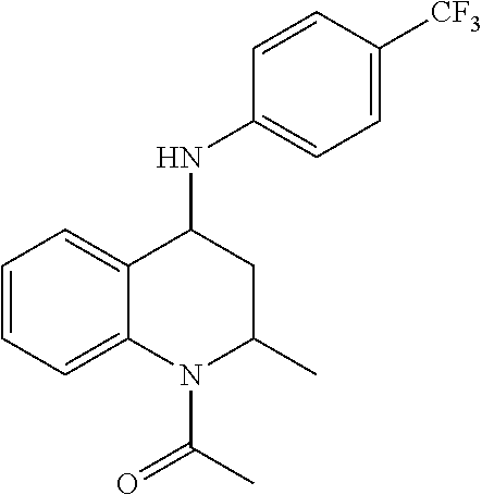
C1=CC=C2C(=C1)C(NC1=CC=C([CF3])C=C1)CC(C)N2C(C)=O
